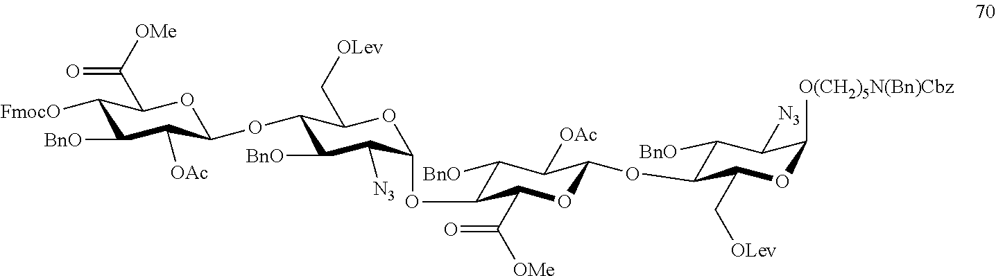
C1(OC2OC(C([OMe])=O)C(OC3C([N3])C([BnO])C(OC4C([OAc])C([BnO])C([FmocO])C(C([OMe])=O)O4)C(C[OLev])O3)C([BnO])C2[OAc])C([BnO])C([N3])C([O(CH2)5N(Bn)Cbz])OC1C[OLev]
